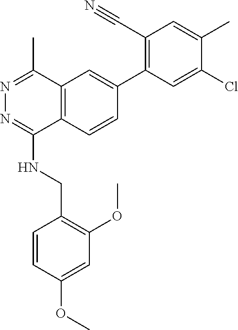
O(C)C1=CC(OC)=C(CNC2=NN=C(C)C3=C2C=CC(C2=C(C#N)C=C(C)C(Cl)=C2)=C3)C=C1
